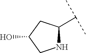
N1C(C(C)C)CC(O)C1
